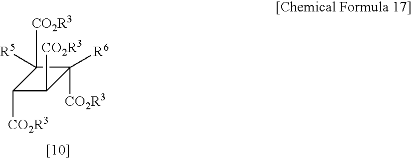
C1([CO2R3])([R5])C([CO2R3])C([CO2R3])C1([CO2R3])[R6]
